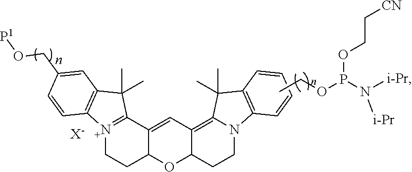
[N+]12=C(C3=CC4=C5N(CCC4OC3CC1)C1=C(C5(C)C)C=CC=C1)C(C)(C)C1=C2C=CC(CO[P1])=C1.[X-].CCOP(OCC[CN])N([i-Pr])[i-Pr]
